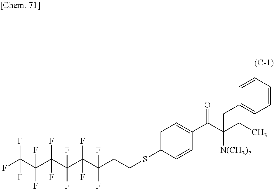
FC(C(C(C(C(C(CCSC1=CC=C(C(C(CC)(CC2=CC=CC=C2)[N(CH3)2])=O)C=C1)(F)F)(F)F)(F)F)(F)F)(F)F)(F)F
